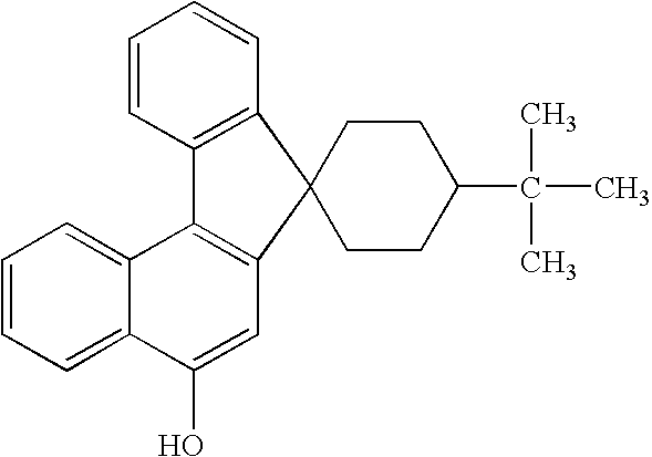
C1=CC2=C(C=C1)C1(C3=C2C2=CC=CC=C2C(O)=C3)CCC(C(C)(C)C)CC1
